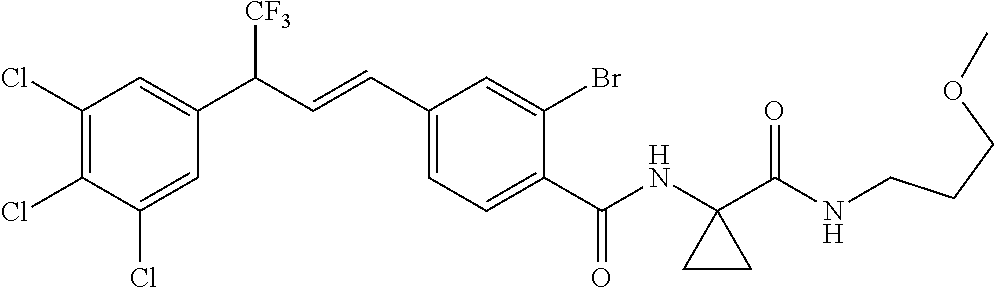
C1(Cl)=C(Cl)C(Cl)=CC(C(C=CC2=CC=C(C(NC3(C(NCCCOC)=O)CC3)=O)C(Br)=C2)[CF3])=C1
